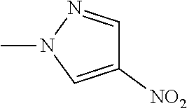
CN1C=C([NO2])C=N1
